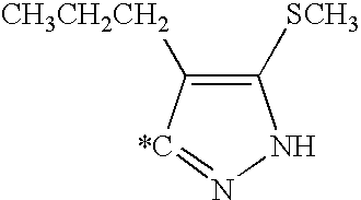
C1([SCH3])=C([CH3CH2CH2])[*C]=NN1
